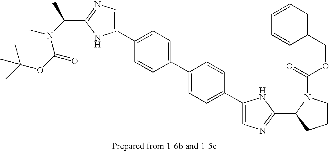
C1(C2=CC=C(C3=CC=C(C4=CN=C(C(C)N(C)C(OC(C)(C)C)=O)N4)C=C3)C=C2)=CN=C(C2N(C(=O)OCC3=CC=CC=C3)CCC2)N1
